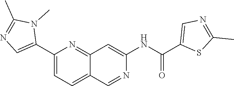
C1(C2=CN=C(C)N2C)=CC=C2C(=N1)C=C(NC(=O)C1=CN=C(C)S1)N=C2
